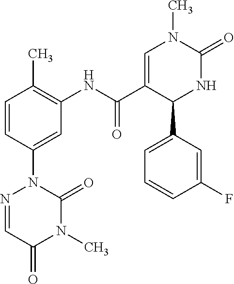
C1=CC(C)=C(NC(C2=CN(C)C(=O)NC2C2=CC=CC(F)=C2)=O)C=C1N1N=CC(=O)N(C)C1=O
